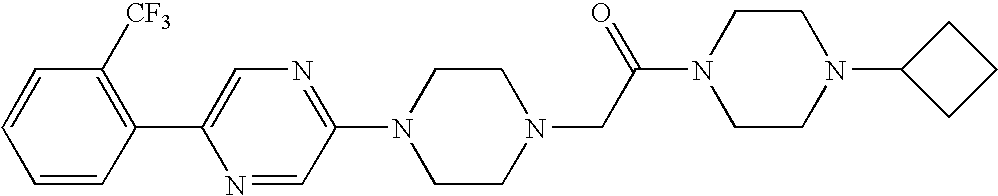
C1=CC(C2=CN=C(N3CCN(CC(N4CCN(C5CCC5)CC4)=O)CC3)C=N2)=C([CF3])C=C1
